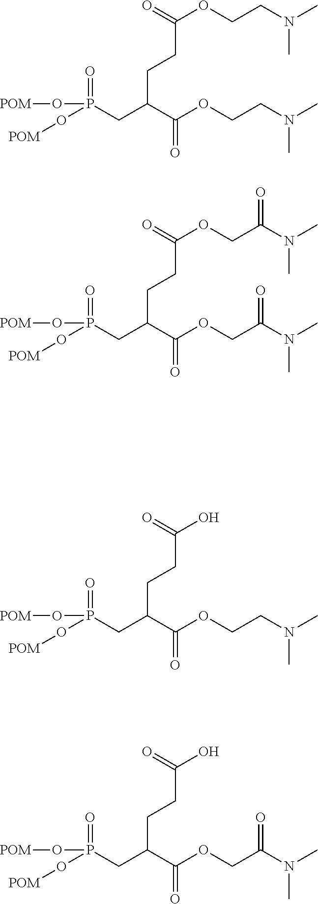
O(P(CC(C(OCCN(C)C)=O)CCC(OCCN(C)C)=O)(=O)O[POM])[POM].O(P(CC(C(OCC(N(C)C)=O)=O)CCC(OCC(N(C)C)=O)=O)(=O)O[POM])[POM].O(P(CC(C(OCCN(C)C)=O)CCC(O)=O)(=O)O[POM])[POM].O(P(CC(C(OCC(N(C)C)=O)=O)CCC(O)=O)(=O)O[POM])[POM]
